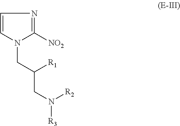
C1=CN(CC(CN([R2])[R3])[R1])C([NO2])=N1
